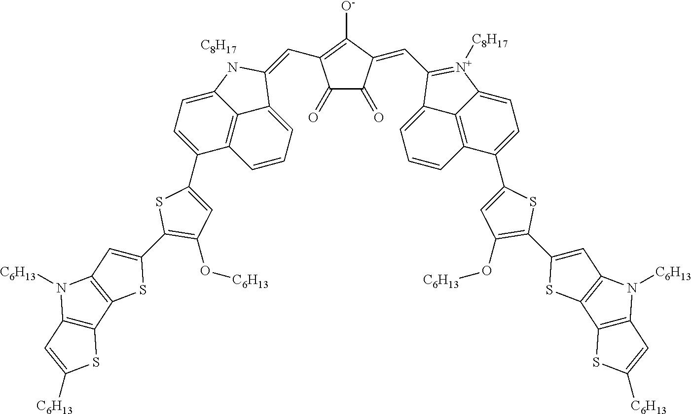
[C8H17].C12=C3C(=CC=C1C1=CC(O[C6H13])=C(C4=CC5=C(S4)C4=C(N5[C6H13])C=C([C6H13])S4)S1)NC(=CC1=C([O-])C(=CC4=[N+]([C8H17])C5=CC=C(C6=CC(O[C6H13])=C(C7=CC8=C(S7)C7=C(N8[C6H13])C=C([C6H13])S7)S6)C6=C5C4=CC=C6)C(=O)C1=O)C3=CC=C2
